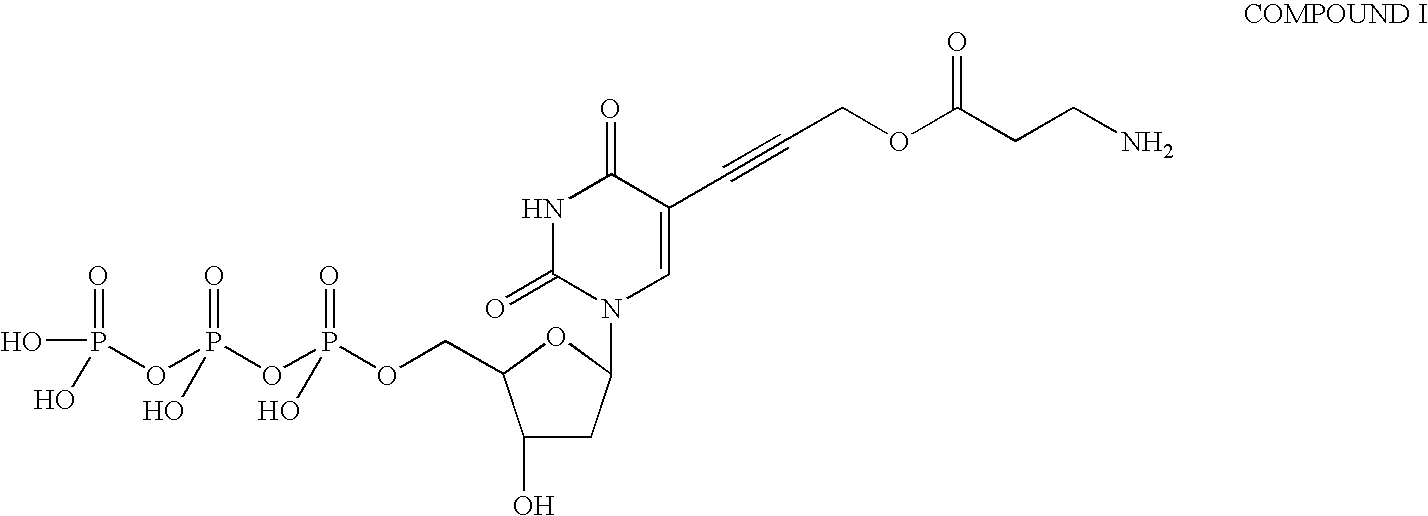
C1(O)CC(N2C=C(C#CCOC(CCN)=O)C(=O)NC2=O)OC1COP(OP(OP(O)(=O)O)(=O)O)(=O)O
